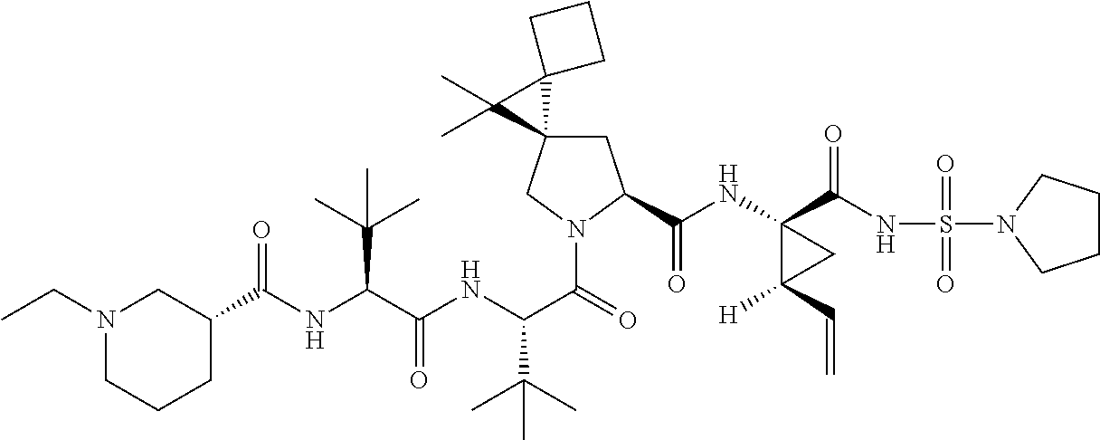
C(NC(C(NC(C(=O)N1CC2(CC1C(NC1(C(NS(=O)(=O)N3CCCC3)=O)C([H])(C=C)C1)=O)C1(C2(C)C)CCC1)C(C)(C)C)=O)C(C)(C)C)(C1CN(CC)CCC1)=O
